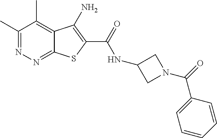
C1(C)=NN=C2C(=C1C)C(N)=C(C(=O)NC1CN(C(=O)C3=CC=CC=C3)C1)S2
